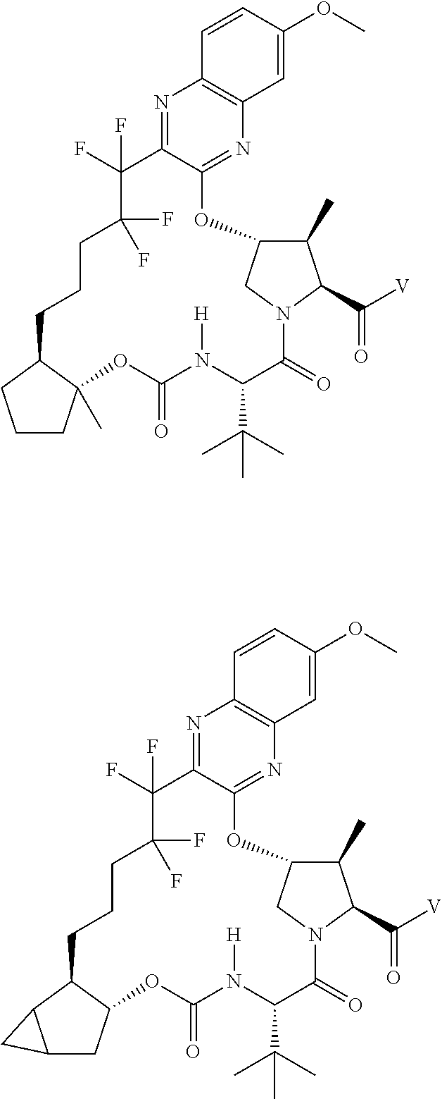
N1=C2C(=NC3=C1C=CC(OC)=C3)OC1C(C)C(C([V])=O)N(C(=O)C(C(C)(C)C)N([H])C(=O)OC3(C)C(CCCC(F)(F)C2(F)F)CCC3)C1.N1=C2C(=NC3=C1C=CC(OC)=C3)OC1C(C)C(C([V])=O)N(C(=O)C(C(C)(C)C)N([H])C(=O)OC3C(CCCC(F)(F)C2(F)F)C2C(C3)C2)C1
